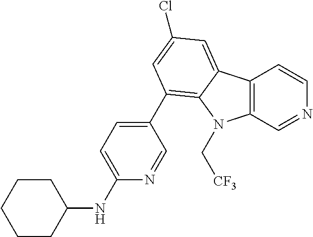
C12=C(C=NC=C1)N(C[CF3])C1=C(C3=CC=C(NC4CCCCC4)N=C3)C=C(Cl)C=C21
